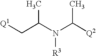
C([Q1])C(N(C([Q2])C)[R3])C
